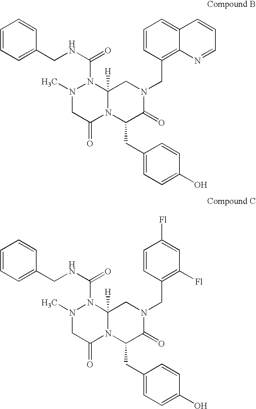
C1=CC=C(CNC(=O)N2N(C)CC(=O)N3C2([H])CN(CC2=C4C(=CC=C2)C=CC=N4)C(=O)C3CC2=CC=C(O)C=C2)C=C1.C1=CC=C(CNC(=O)N2N(C)CC(=O)N3C2([H])CN(CC2=C([Fl])C=C([Fl])C=C2)C(=O)C3CC2=CC=C(O)C=C2)C=C1
